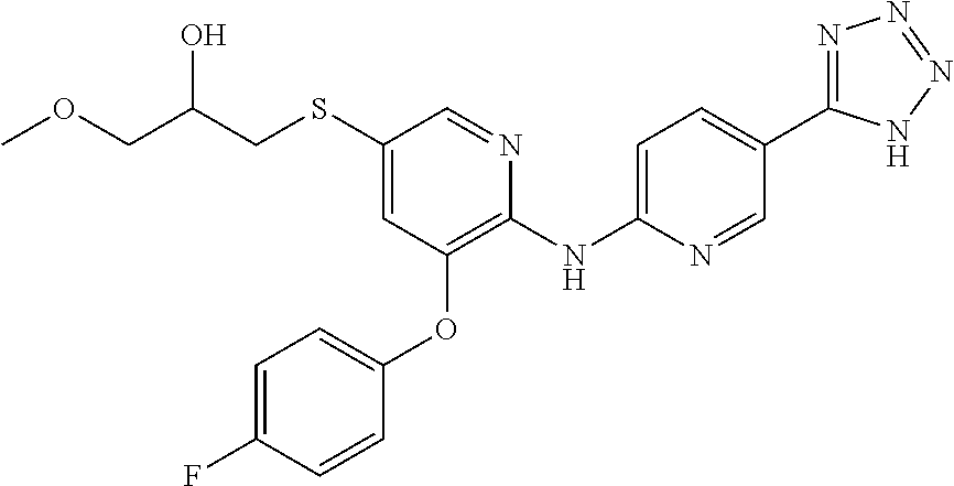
C1(SCC(COC)O)=CC(OC2=CC=C(F)C=C2)=C(NC2=CC=C(C3=NN=NN3)C=N2)N=C1
